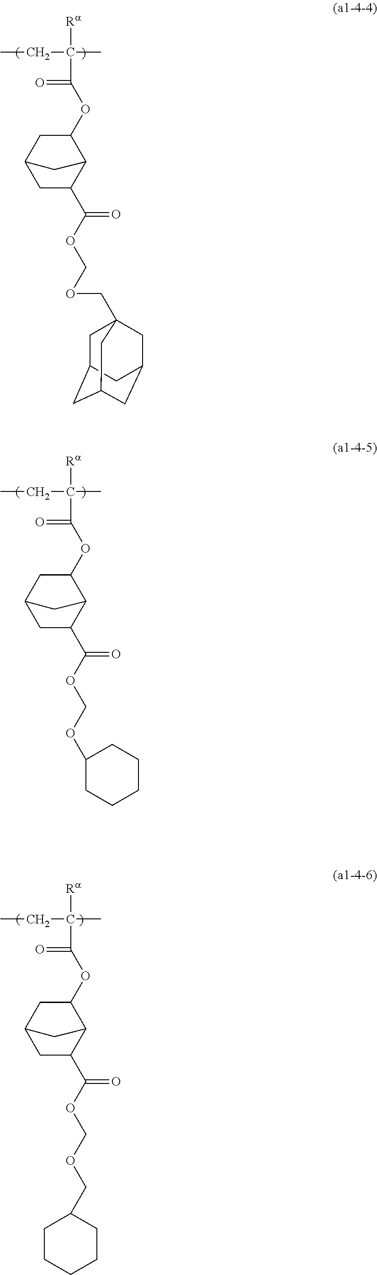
CCC(C)([Ra])C(=O)OC1C2C(C(OCOCC34CC5CC(CC(C3)C5)C4)=O)CC(C1)C2.CCC(C)([Ra])C(=O)OC1C2C(C(OCOC3CCCCC3)=O)CC(C1)C2.CCC(C)([Ra])C(=O)OC1C2C(C(OCOCC3CCCCC3)=O)CC(C1)C2
